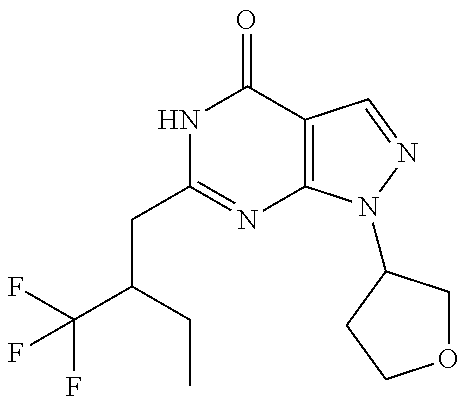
C(CC1=NC2=C(C(=O)N1)C=NN2C1COCC1)(C(F)(F)F)CC
